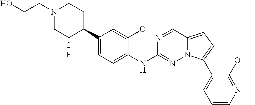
N1(CCO)CC(F)C(C2=CC=C(NC3=NN4C(=CC=C4C4=CC=CN=C4OC)C=N3)C(OC)=C2)CC1
